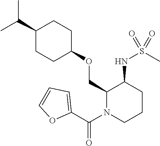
C(C)(C)C1CCC(OCC2N(C(C3=CC=CO3)=O)CCCC2NS(C)(=O)=O)CC1
